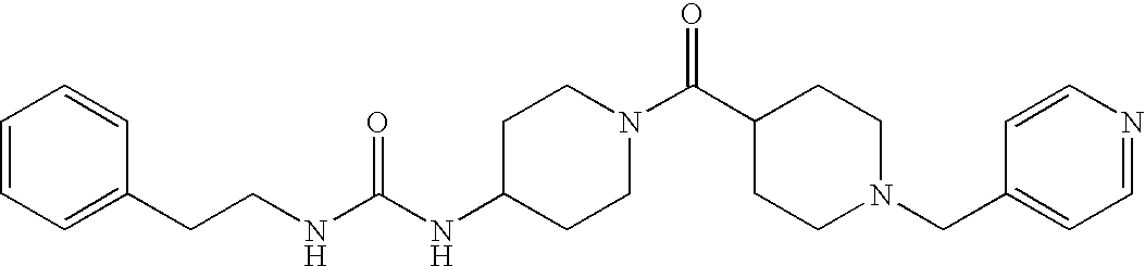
C(NC1CCN(C(C2CCN(CC3=CC=NC=C3)CC2)=O)CC1)(NCCC1=CC=CC=C1)=O
